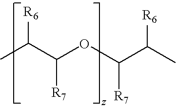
CC(C(OC(C(C)[R6])[R7])[R7])[R6]
